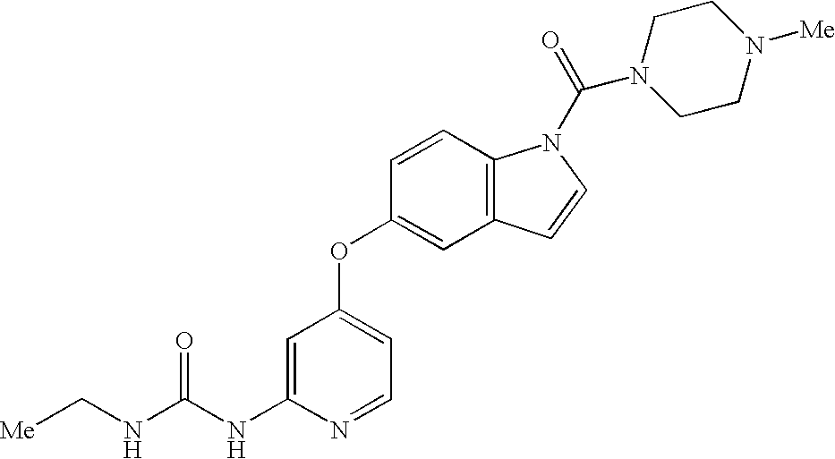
N(C(NC1=CC(OC2=CC3=C(C=C2)N(C(=O)N2CCN([Me])CC2)C=C3)=CC=N1)=O)C[Me]
